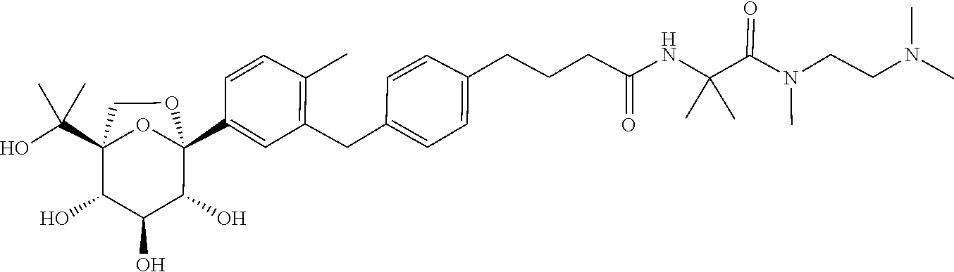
N(C)(CCN(C)C)C(C(NC(CCCC1=CC=C(CC2=C(C)C=CC(C34C(O)C(O)C(O)C(C(O)(C)C)(O3)CO4)=C2)C=C1)=O)(C)C)=O
